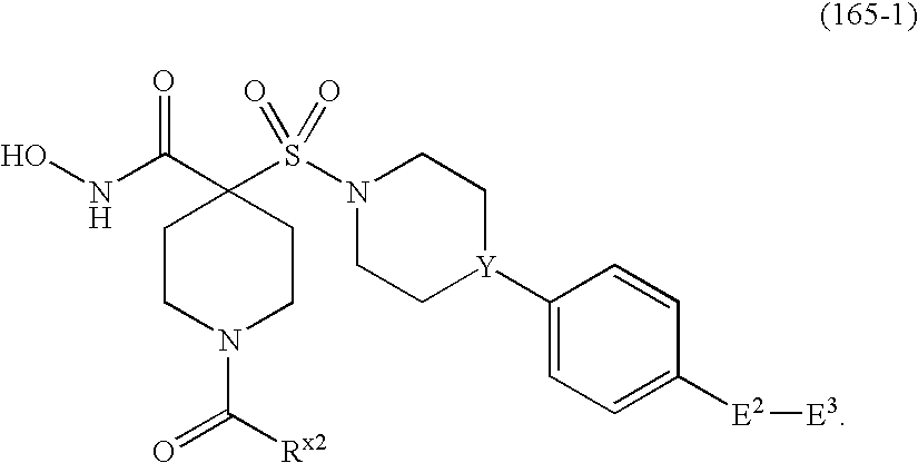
ONC(C1(S(N2CC[Y](C3=CC=C([E2][E3])C=C3)CC2)(=O)=O)CCN(C(=O)[Rx2])CC1)=O
